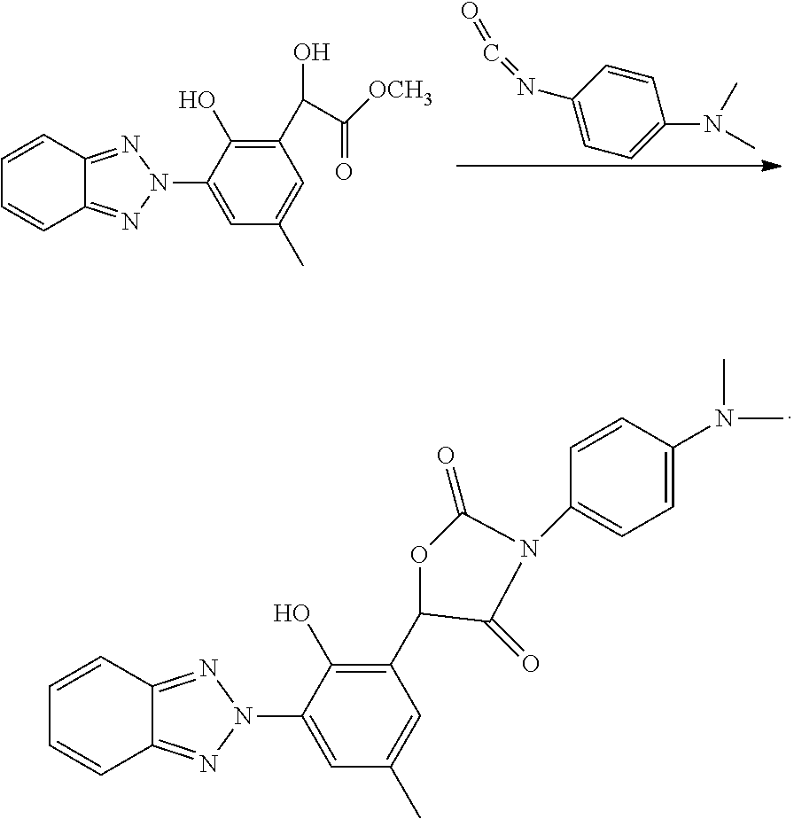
C1=CC2=NN(C3=CC(C)=CC(C(C([OCH3])=O)O)=C3O)N=C2C=C1.C1(N=C=O)=CC=C(N(C)C)C=C1.C1=CC2=NN(C3=CC(C)=CC(C4OC(=O)N(C5=CC=C(N(C)C)C=C5)C4=O)=C3O)N=C2C=C1
